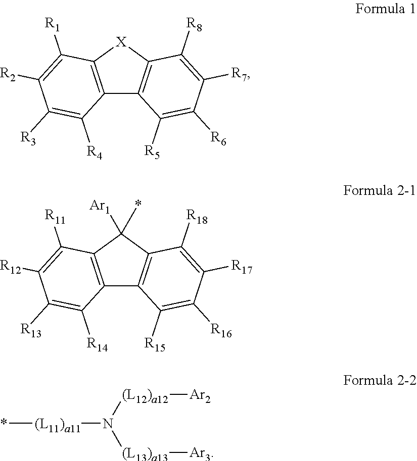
C12=C([X]C3=C1C([R5])=C([R6])C([R7])=C3[R8])C([R1])=C([R2])C([R3])=C2[R4].C12=C(C([Ar1])(*)C3=C1C([R15])=C([R16])C([R17])=C3[R18])C([R11])=C([R12])C([R13])=C2[R14].*[(L11)a11]N([(L13)a13][Ar3])[(L12)a12][Ar2]
